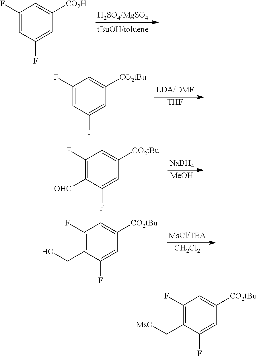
C1(F)=CC(F)=CC([CO2H])=C1.[THF].C1(F)=CC(F)=CC([CO2tBu])=C1.[NaBH4].[MeOH].C1(F)=C([OHC])C(F)=CC([CO2tBu])=C1.[CH2Cl2].C1(F)=C(CO)C(F)=CC([CO2tBu])=C1.C1(F)=C(C[MsO])C(F)=CC([CO2tBu])=C1
